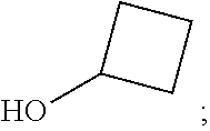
C1(O)CCC1
